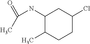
C1(NC(=O)C)C(C)CCC(Cl)C1
